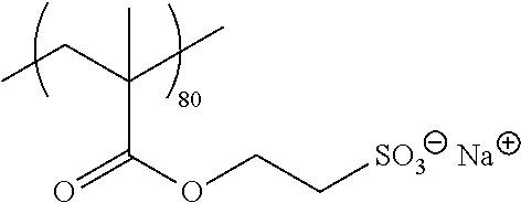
C(C)C(C)(C)C(OCC[SO3])=O.[Na]
